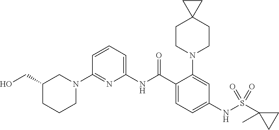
C1(N2CC(CO)CCC2)=NC(NC(C2=CC=C(NS(C3(C)CC3)(=O)=O)C=C2N2CCC3(CC2)CC3)=O)=CC=C1
